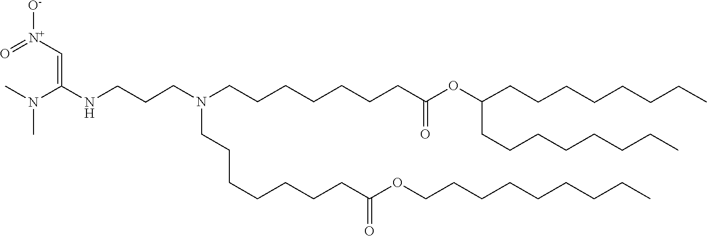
C(CC)CCCCCC(OC(CCCCCCCN(CCCCCCCC(OCCCCCCCCC)=O)CCCNC(=C[N+]([O-])=O)N(C)C)=O)CCCCCCCC
